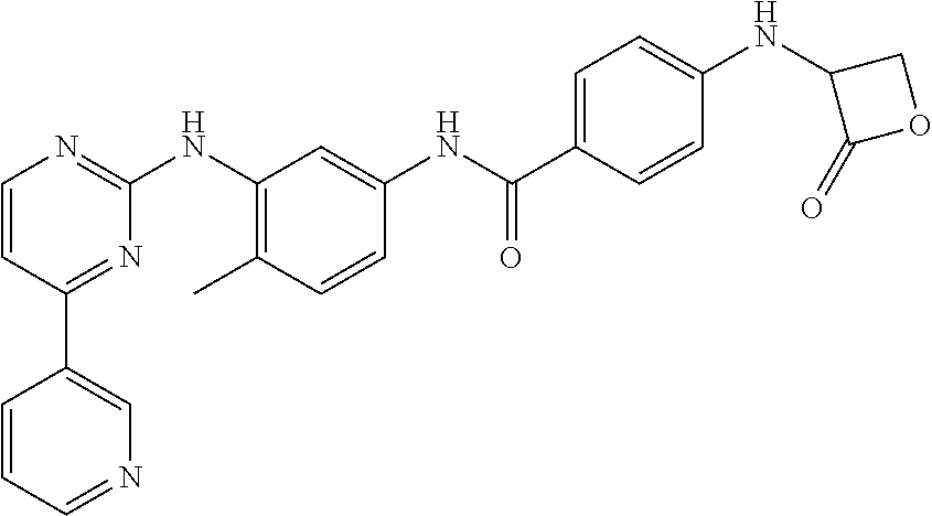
C1(C2=CN=CC=C2)=NC(NC2=C(C)C=CC(NC(C3=CC=C(NC4C(=O)OC4)C=C3)=O)=C2)=NC=C1
